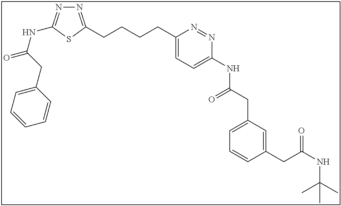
N1=C(CCCCC2=CC=C(NC(CC3=CC=CC(CC(NC(C)(C)C)=O)=C3)=O)N=N2)SC(NC(=O)CC2=CC=CC=C2)=N1
